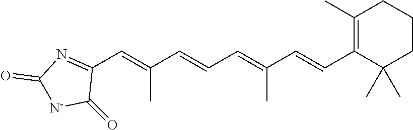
C1(C=C(C=CC=C(C=CC2=C(C)CCCC2(C)C)C)C)=NC(=O)[N-]C1=O
